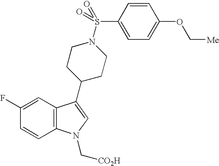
C1(F)=CC2=C(C=C1)N(C[CO2H])C=C2C1CCN(S(C2=CC=C(OC[Me])C=C2)(=O)=O)CC1
